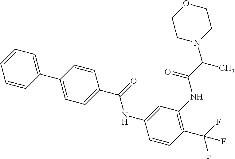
C1=CC(C2=CC=C(C(NC3=CC(NC(C(N4CCOCC4)C)=O)=C(C(F)(F)F)C=C3)=O)C=C2)=CC=C1
